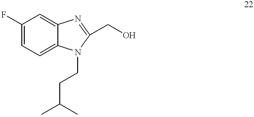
C1(F)=CC=C2C(=C1)N=C(CO)N2CCC(C)C
